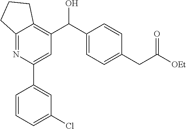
C1=C(C2=CC(Cl)=CC=C2)N=C2C(=C1C(C1=CC=C(CC([OEt])=O)C=C1)O)CCC2
